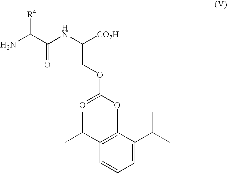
NC(C(NC([CO2H])COC(=O)OC1=C(C(C)C)C=CC=C1C(C)C)=O)[R4]
